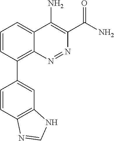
C1=CC(C2=CC3=C(C=C2)N=CN3)=C2C(=C1)C(N)=C(C(N)=O)N=N2
